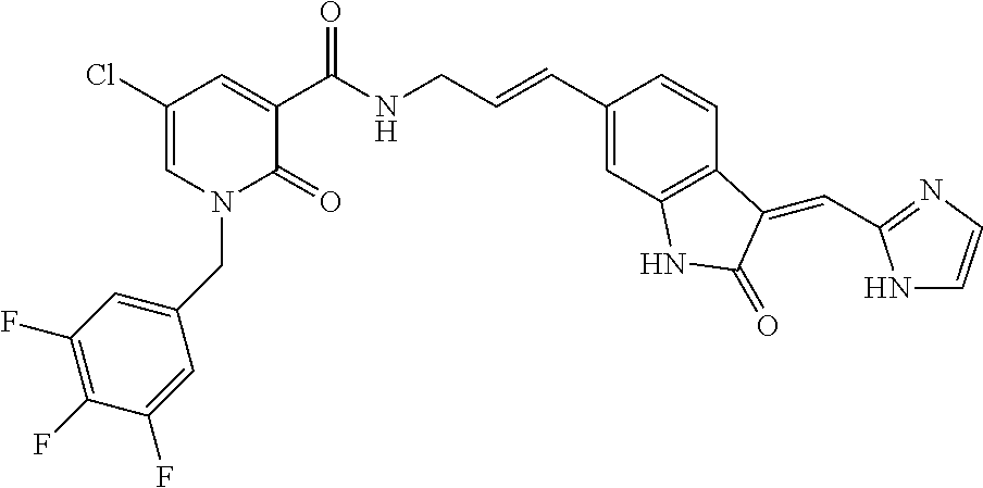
C1(Cl)=CN(CC2=CC(F)=C(F)C(F)=C2)C(=O)C(C(NCC=CC2=CC3=C(C=C2)C(=CC2=NC=CN2)C(=O)N3)=O)=C1
